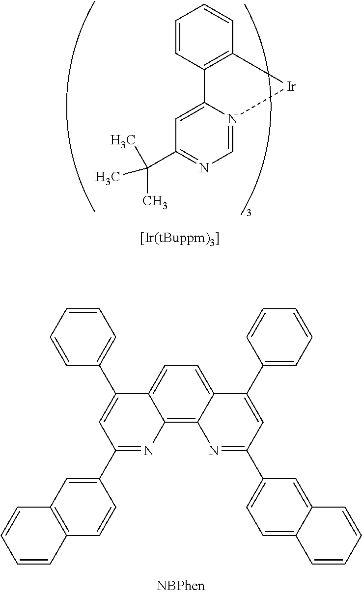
C12=C3C(=CC=C1C(C1=CC=CC=C1)=CC(C1=CC4=C(C=C1)C=CC=C4)=N2)C(C1=CC=CC=C1)=CC(C1=CC=C2C(=C1)C=CC=C2)=N3.C1=CC2=C(C=C1)[Ir]N1=CN=C(C(C)(C)C)C=C21
